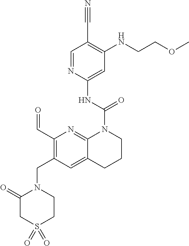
C1=NC(NC(N2CCCC3=CC(CN4C(=O)CS(=O)(=O)CC4)=C(C=O)N=C23)=O)=CC(NCCOC)=C1C#N
